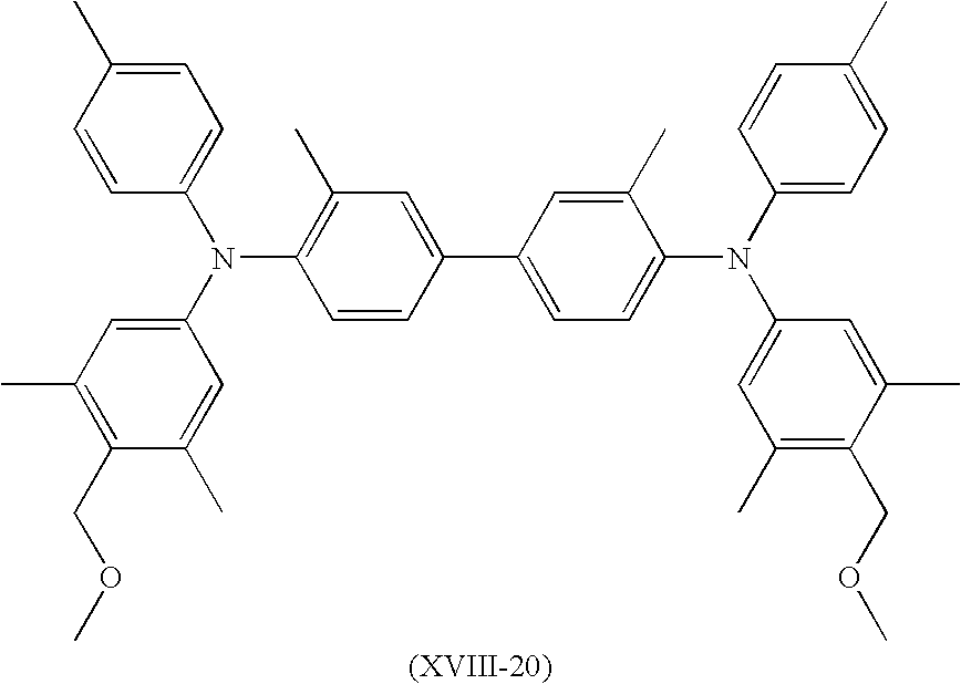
C1=CC(C)=CC=C1N(C1=CC(C)=C(COC)C(C)=C1)C1=C(C)C=C(C2=CC=C(N(C3=CC(C)=C(COC)C(C)=C3)C3=CC=C(C)C=C3)C(C)=C2)C=C1
